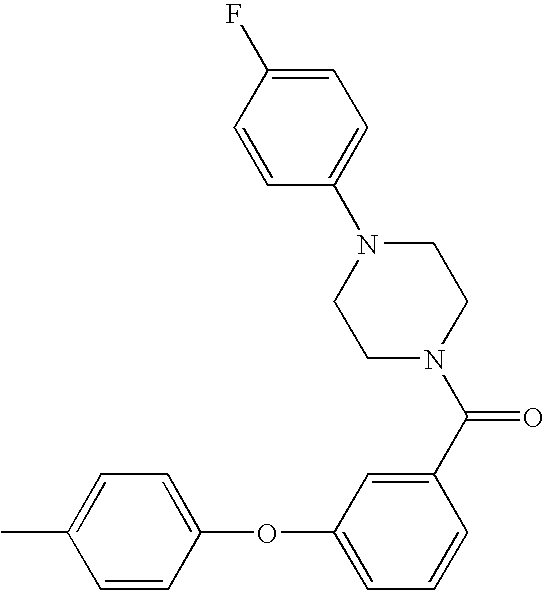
C1=C(F)C=CC(N2CCN(C(C3=CC(OC4=CC=C(C)C=C4)=CC=C3)=O)CC2)=C1
